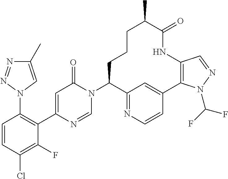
C1=CC(Cl)=C(F)C(C2=CC(=O)N(C3C4=NC=CC(=C4)C4=C(NC(=O)C(C)CCC3)C=NN4C(F)F)C=N2)=C1N1C=C(C)N=N1
